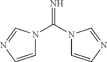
N=C(N1C=CN=C1)N1C=CN=C1
